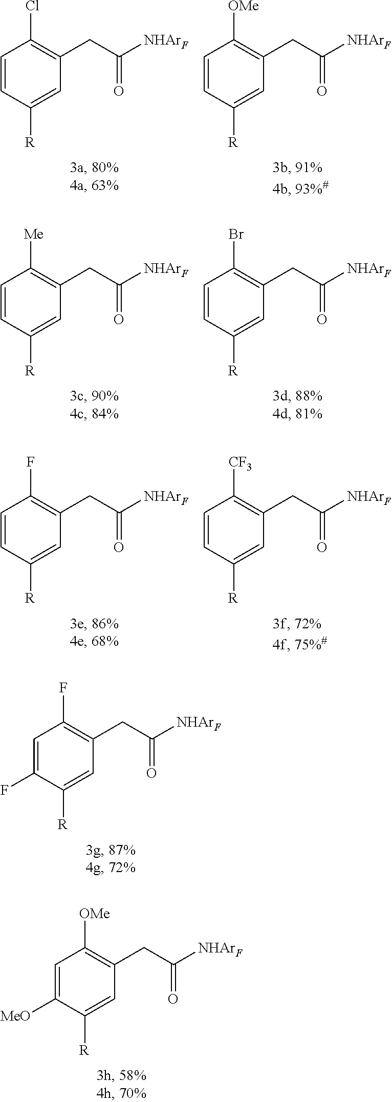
C1=CC([R])=CC(CC([NHArF])=O)=C1Cl.C1=CC([R])=CC(CC([NHArF])=O)=C1[OMe].C1=CC([R])=CC(CC([NHArF])=O)=C1[Me].C1=CC([R])=CC(CC([NHArF])=O)=C1Br.C1=CC([R])=CC(CC([NHArF])=O)=C1F.C1=CC([R])=CC(CC([NHArF])=O)=C1[CF3].C1=C(F)C([R])=CC(CC([NHArF])=O)=C1F.C1=C([MeO])C([R])=CC(CC([NHArF])=O)=C1[OMe]
